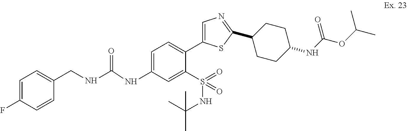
C(NC(=O)NC1=CC=C(C2=CN=C(C3CCC(NC(=O)OC(C)C)CC3)S2)C(S(=O)(NC(C)(C)C)=O)=C1)C1=CC=C(F)C=C1
